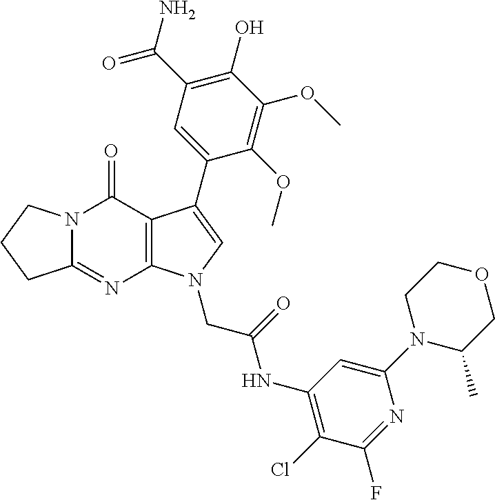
C12=NC3=C(C(=O)N1CCC2)C(C1=CC(C(N)=O)=C(O)C(OC)=C1OC)=CN3CC(NC1=C(Cl)C(F)=NC(N2C(C)COCC2)=C1)=O
